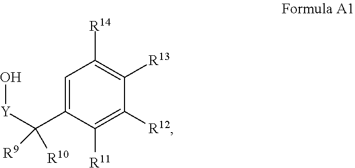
C1=C(C([Y]O)([R10])[R9])C([R11])=C([R12])C([R13])=C1[R14]
